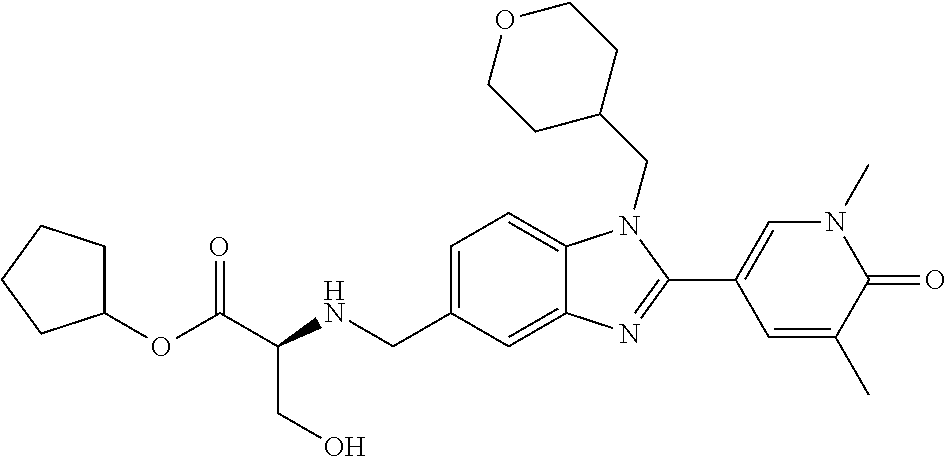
C(C(NCC1=CC=C2C(=C1)N=C(C1=CN(C)C(=O)C(C)=C1)N2CC1CCOCC1)CO)(=O)OC1CCCC1
